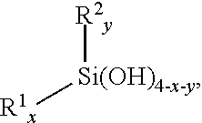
[R2y][Si(OH)4-x-y][R1x]
